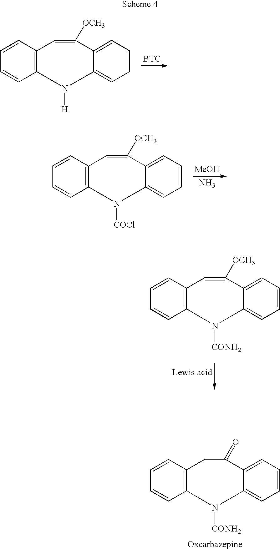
[BTC].C1=CC2=C(C=C1)N([H])C1=CC=CC=C1C([OCH3])=C2.[MeOH].N.C1=CC2=C(C=C1)N([COCl])C1=CC=CC=C1C([OCH3])=C2.[Lewis acid].C1=CC2=C(C=C1)N([CONH2])C1=CC=CC=C1C([OCH3])=C2.C1=CC2=C(C=C1)N([CONH2])C1=CC=CC=C1C(=O)C2
